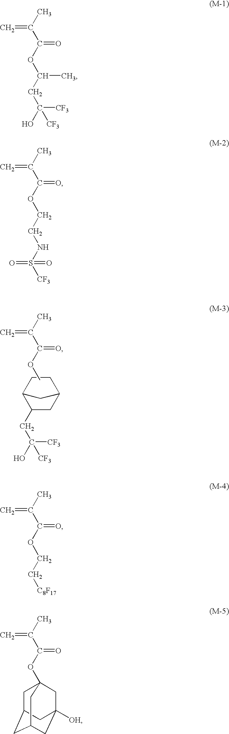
C1CC2C(CC([CF3])(O)[CF3])CC1C2.C(C)(C(OC)=O)=C.C(C)(C(OC(CC([CF3])([CF3])O)C)=O)=C.C(C)(C(OCCNS([CF3])(=O)=O)=O)=C.C(C)(C(OCC[C8F17])=O)=C.C(C)(C(OC12CC3CC(CC([OH])(C1)C3)C2)=O)=C
